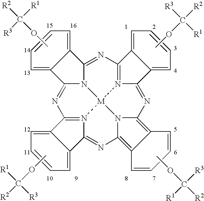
C12=NC3=N4C(=NC5=C6C(=C7N5[M]45N1C(=NC1=N5C(=N7)C4=CC=CC=C14)C1=CC=CC=C21)C=CC=C6)C1=CC=CC=C31.COC([R2])([R1])[R3].COC([R2])([R1])[R3].COC([R2])([R3])[R1].COC([R2])([R3])[R1]
